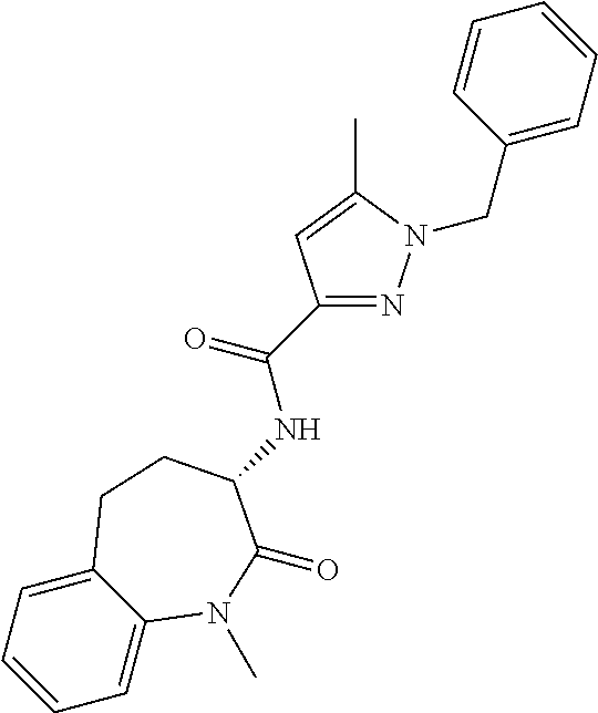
C1=C2C(=CC=C1)CCC(NC(C1=NN(CC3=CC=CC=C3)C(C)=C1)=O)C(=O)N2C
